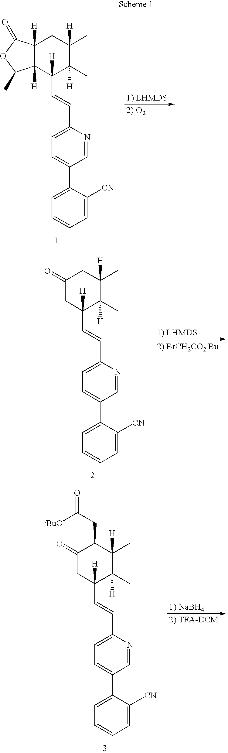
C12([H])C([H])(C([H])(C=CC3=CC=C(C4=CC=CC=C4[CN])C=N3)C(C)([H])C(C)([H])C1)C(C)OC2=O.C1(=O)CC([H])(C=CC2=CC=C(C3=CC=CC=C3[CN])C=N2)C(C)([H])C(C)([H])C1.C1(=O)CC([H])(C=CC2=CC=C(C3=CC=CC=C3[CN])C=N2)C(C)([H])C(C)([H])C1CC(=O)[tBuO]
